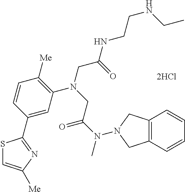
[2HCl].C1=C(C2=NC([Me])=CS2)C=CC([Me])=C1N(CC(NCCNCC)=O)CC(N(C)N1CC2=C(C=CC=C2)C1)=O
